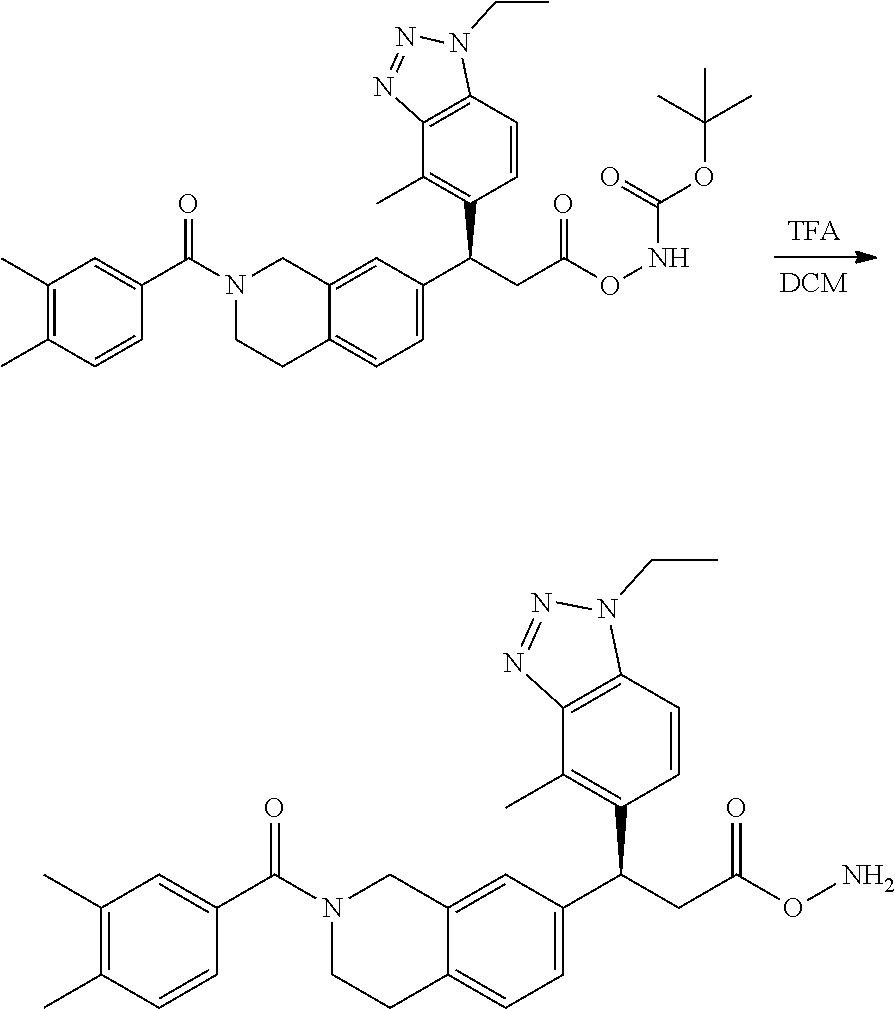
N1(C(C2=CC(C)=C(C)C=C2)=O)CCC2=CC=C(C(CC(=O)ONC(OC(C)(C)C)=O)C3=C(C)C4=C(C=C3)N(CC)N=N4)C=C2C1.N1(C(C2=CC(C)=C(C)C=C2)=O)CCC2=CC=C(C(CC(=O)ON)C3=C(C)C4=C(C=C3)N(CC)N=N4)C=C2C1
